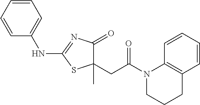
C1(CC(=O)N2CCCC3=C2C=CC=C3)(C)C(=O)N=C(NC2=CC=CC=C2)S1
